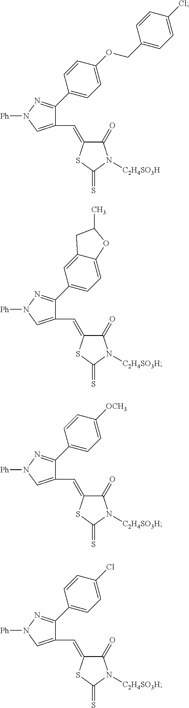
C1(C2=CC=C(OCC3=CC=C(Cl)C=C3)C=C2)=NN([Ph])C=C1C=C1C(=O)N([C2H4SO3H])C(=S)S1.C1(C2=CC=C3C(=C2)CC(C)O3)=NN([Ph])C=C1C=C1C(=O)N([C2H4SO3H])C(=S)S1.C1(C2=CC=C([OCH3])C=C2)=NN([Ph])C=C1C=C1C(=O)N([C2H4SO3H])C(=S)S1.C1(C2=CC=C(Cl)C=C2)=NN([Ph])C=C1C=C1C(=O)N([C2H4SO3H])C(=S)S1
